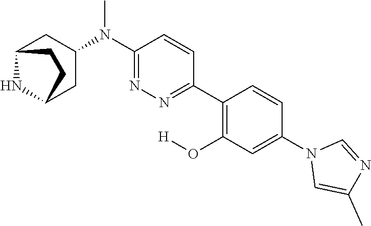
N1(C2=CC(O[H])=C(C3=NN=C(N(C)C4CC5NC(C4)CC5)C=C3)C=C2)C=C(C)N=C1
